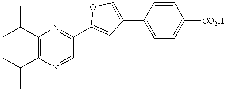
CC(C1=C(C(C)C)N=CC(C2=CC(C3=CC=C([CO2H])C=C3)=CO2)=N1)C
